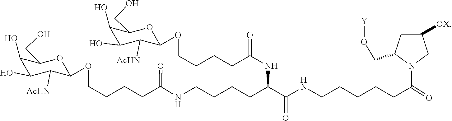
C1(CO[Y])CC([OX])CN1C(CCCCCNC(C(NC(CCCCOC1C([AcHN])C(O)C(O)C(CO)O1)=O)CCCCNC(CCCCOC1C([AcHN])C(O)C(O)C(CO)O1)=O)=O)=O
